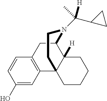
C1(O)=CC2=C(C=C1)CC1C3([H])C2(CCCC3)CCN1C(C1CC1)(C)[H]
